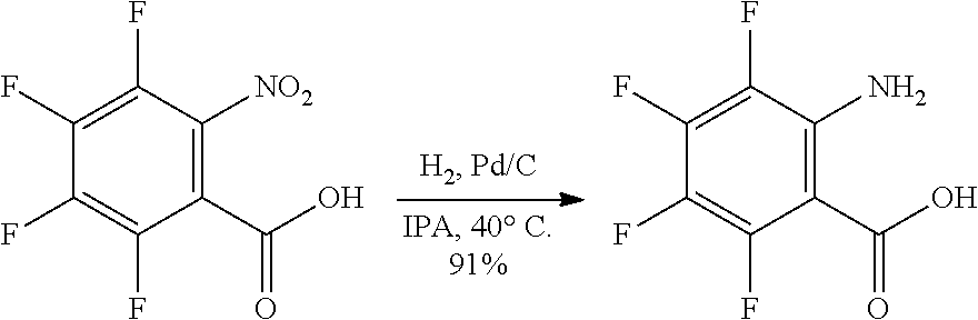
C1(F)=C(F)C(C(=O)O)=C([NO2])C(F)=C1F.C1(F)=C(F)C(C(=O)O)=C(N)C(F)=C1F
